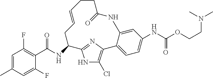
C1=C(C)C=C(F)C(C(NC2CC=CCCC(=O)NC3=CC(NC(=O)OCCN(C)C)=CC=C3C3=C(Cl)NC2=N3)=O)=C1F
